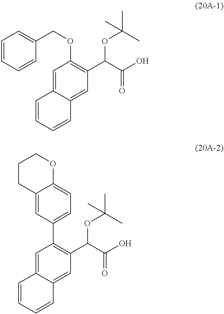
C1=CC=CC(COC2=C(C(C(O)=O)OC(C)(C)C)C=C3C(=C2)C=CC=C3)=C1.C1(C2=C(C(C(O)=O)OC(C)(C)C)C=C3C(=C2)C=CC=C3)=CC=C2C(=C1)CCCO2
